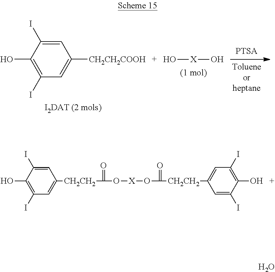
C1(I)=C(O)C(I)=CC([CH2CH2COOH])=C1.O[X]O.C1(I)=C(O)C(I)=CC([CH2CH2]C(=O)O[X]OC(=O)[CH2CH2]C2=CC(I)=C(O)C(I)=C2)=C1.O
